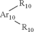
[Ar10]([R10])[R10]
